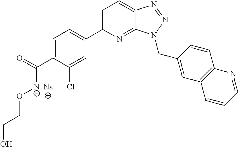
C1=C(C2=CC=C(C(=O)[N-]OCCO)C(Cl)=C2)N=C2C(=C1)N=NN2CC1=CC2=C(C=C1)N=CC=C2.[Na]
